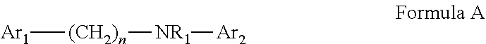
[Ar1][(CH2)n][NR1][Ar2]
